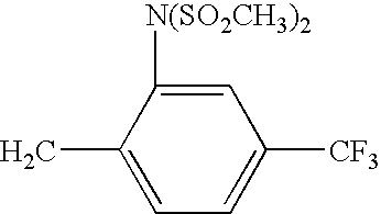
C1(C)=CC=C([CF3])C=C1[N(SO2CH3)2]
